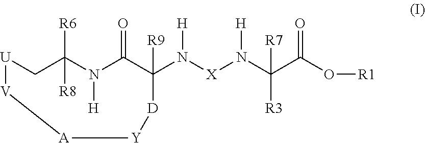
[U]1[V][A][Y][D]C(N([X]N(C(C(O[R1])=O)([R3])[R7])[H])[H])([R9])C(=O)N([H])C([R8])([R6])C1
